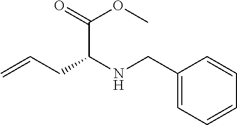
C1(CNC(CC=C)C(OC)=O)=CC=CC=C1
